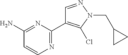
NC1=NC(C2=C(Cl)N(CC3CC3)N=C2)=NC=C1
